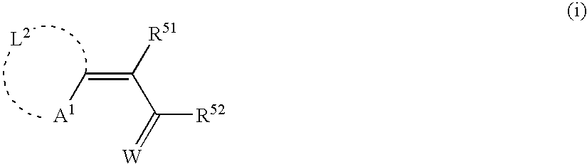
C(=C(C(=[W])[R52])[R51])[A1]
